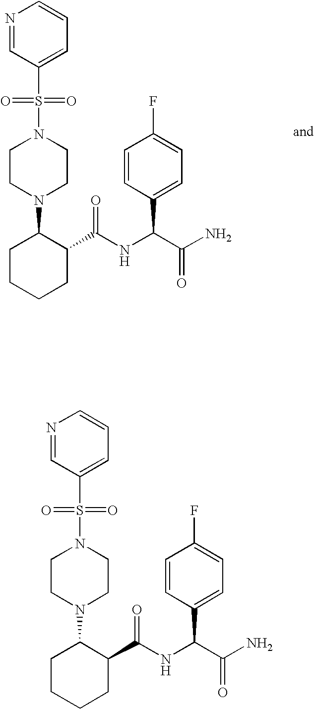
S(N1CCN(C2CCCCC2C(NC(C(N)=O)C2=CC=C(F)C=C2)=O)CC1)(=O)(=O)C1=CC=CN=C1.S(N1CCN(C2CCCCC2C(NC(C(N)=O)C2=CC=C(F)C=C2)=O)CC1)(=O)(=O)C1=CC=CN=C1
